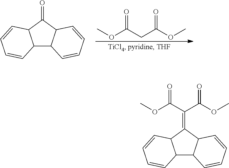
COC(CC(OC)=O)=O.C12C3C(C(=O)C1C=CC=C2)C=CC=C3.C12C3C(C(=C(C(OC)=O)C(OC)=O)C1C=CC=C2)C=CC=C3
